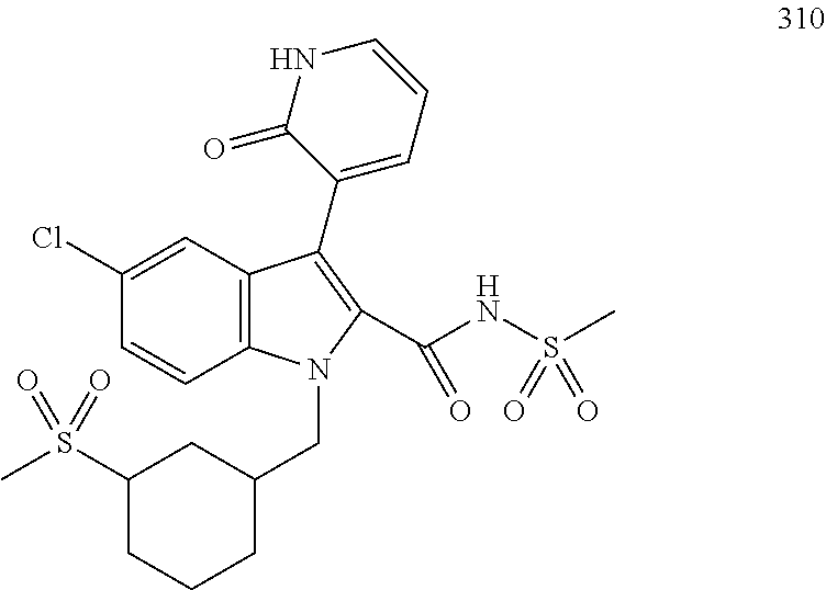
C12=C(C=C(Cl)C=C1)C(C1=CC=CNC1=O)=C(C(NS(C)(=O)=O)=O)N2CC1CC(S(C)(=O)=O)CCC1
